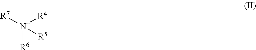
[R6][N+]([R7])([R4])[R5]
